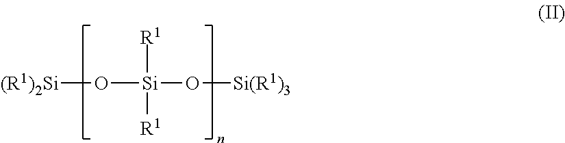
[Si]([R1])(O[(R1)2Si])(O[Si(R1)3])[R1]
